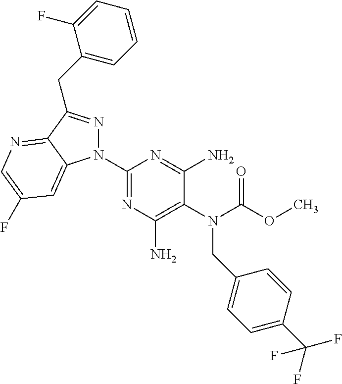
C1(N2N=C(CC3=CC=CC=C3F)C3=NC=C(F)C=C23)=NC(N)=C(N(C(OC)=O)CC2=CC=C(C(F)(F)F)C=C2)C(N)=N1
